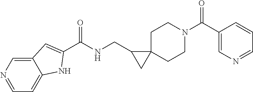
C1=NC=C2C(=C1)NC(C(=O)NCC1CC13CCN(C(=O)C1=CN=CC=C1)CC3)=C2
